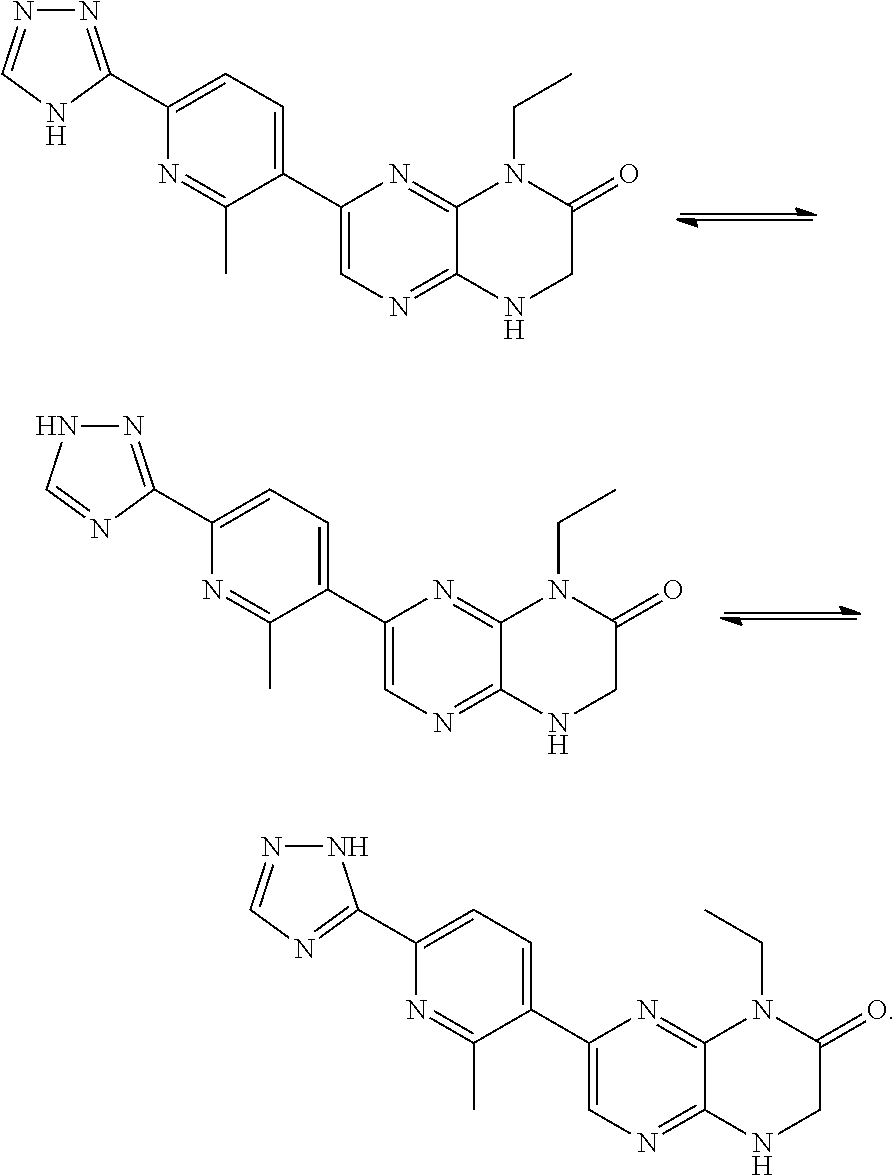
C12=NC(C3=CC=C(C4=NN=CN4)N=C3C)=CN=C1NCC(=O)N2CC.C12=NC(C3=CC=C(C4=NNC=N4)N=C3C)=CN=C1NCC(=O)N2CC.C12=NC(C3=CC=C(C4=NC=NN4)N=C3C)=CN=C1NCC(=O)N2CC
